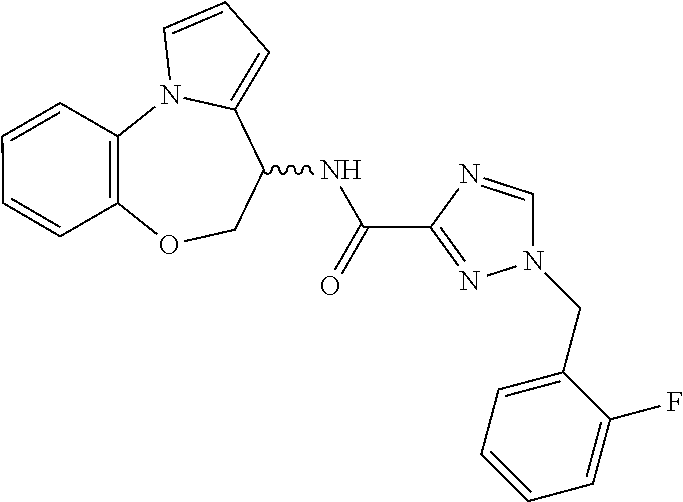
C1=CC2=C(C=C1)OCC(NC(C1=NN(CC3=CC=CC=C3F)C=N1)=O)C1=CC=CN21
